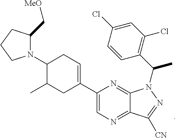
C1(N2C(C[MeO])CCC2)C(C)CC(C2=CN=C3C(=N2)N(C(C2=C(Cl)C=C(Cl)C=C2)C)N=C3[CN])=CC1
